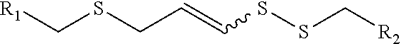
[R1]CSCC=CSSC[R2]
